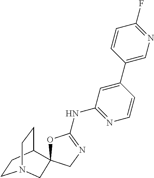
C1CC2CCN1CC21OC(NC2=NC=CC(C3=CN=C(F)C=C3)=C2)=NC1
